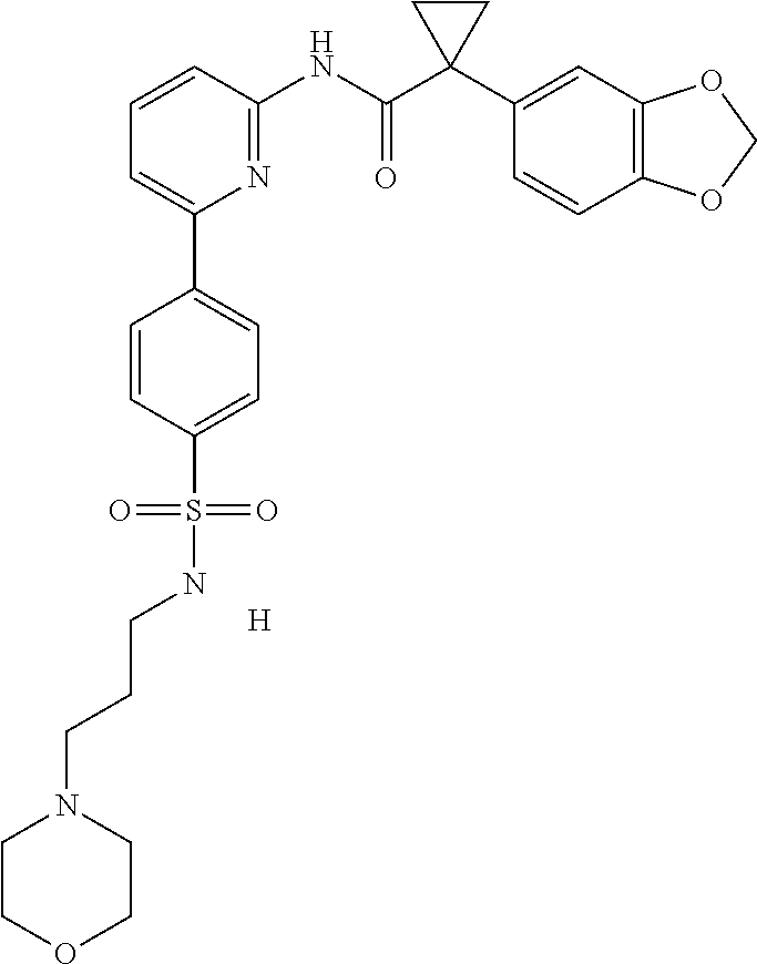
[H].C1=CC(NC(C2(C3=CC4=C(C=C3)OCO4)CC2)=O)=NC(C2=CC=C(S(NCCCN3CCOCC3)(=O)=O)C=C2)=C1
